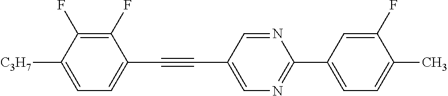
C1(F)=C(F)C([C3H7])=CC=C1C#CC1=CN=C(C2=CC=C(C)C(F)=C2)N=C1
